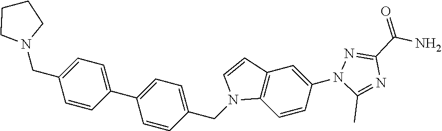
C1=C(CN2CCCC2)C=CC(C2=CC=C(CN3C4=C(C=C(N5C(C)=NC(C(N)=O)=N5)C=C4)C=C3)C=C2)=C1
